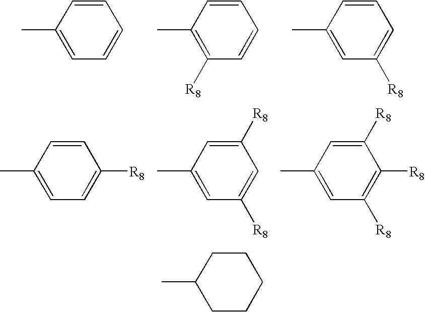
CC1=CC=CC=C1.CC1=C([R8])C=CC=C1.CC1=CC([R8])=CC=C1.CC1=CC=C([R8])C=C1.CC1=CC([R8])=CC([R8])=C1.CC1=CC([R8])=C([R8])C([R8])=C1.CC1CCCCC1
